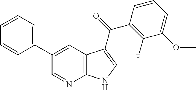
C1=CC(C2=CC3=C(N=C2)NC=C3C(C2=C(F)C(OC)=CC=C2)=O)=CC=C1
